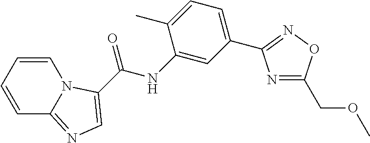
C1=CC=CC2=NC=C(C(NC3=CC(C4=NOC(COC)=N4)=CC=C3C)=O)N12
